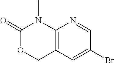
C12=C(C=C(Br)C=N1)COC(=O)N2C
